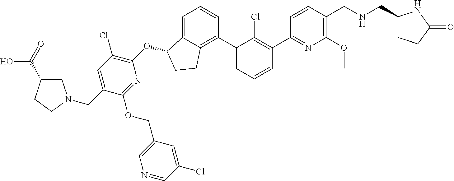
O(C1C2=CC=CC(C3=CC=CC(C4=NC(OC)=C(CNCC5CCC(=O)N5)C=C4)=C3Cl)=C2CC1)C1=C(Cl)C=C(CN2CC(C(=O)O)CC2)C(OCC2=CN=CC(Cl)=C2)=N1
